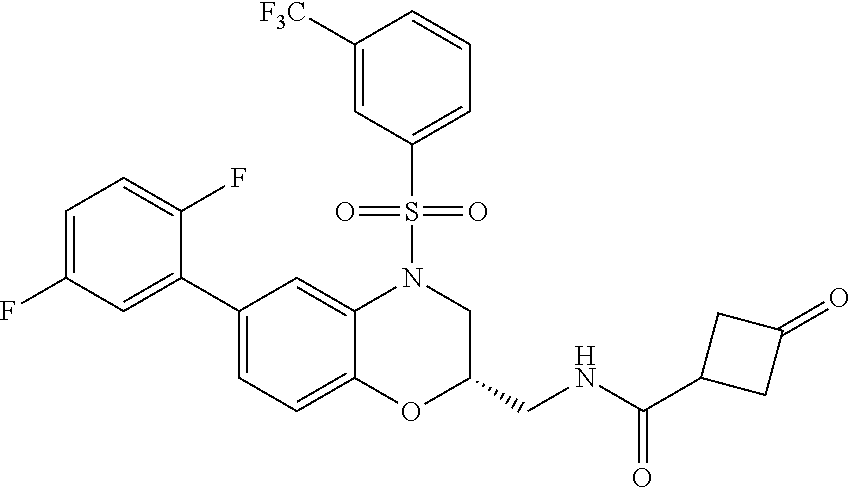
C1=C(F)C=C(C2=CC=C3C(=C2)N(S(C2=CC=CC([F3C])=C2)(=O)=O)CC(CNC(C2CC(=O)C2)=O)O3)C(F)=C1
